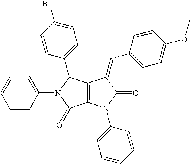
C1=CC(C2C3=C(C(=O)N2C2=CC=CC=C2)N(C2=CC=CC=C2)C(=O)C3=CC2=CC=C(OC)C=C2)=CC=C1Br
